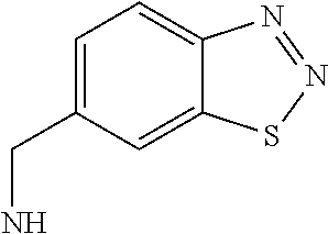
C1=C(CN)C=C2C(=C1)N=NS2
